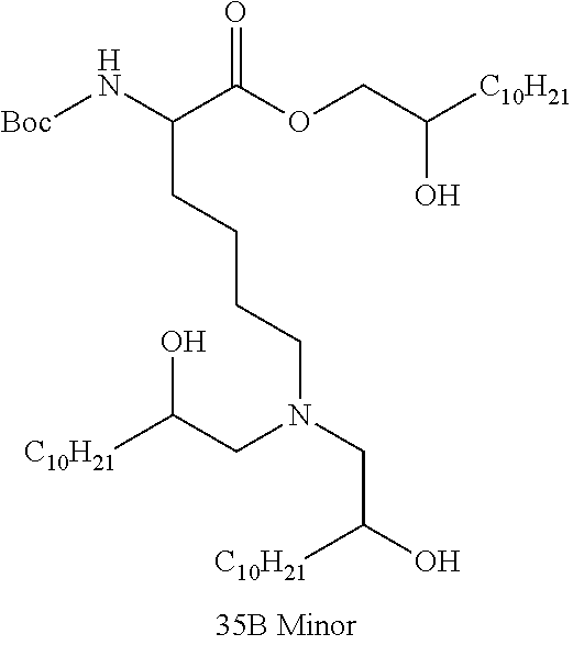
[C10H21]C(CN(CC(O)[C10H21])CCCCC(N[Boc])C(OCC([C10H21])O)=O)O
